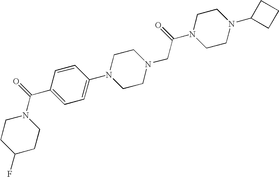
C1=C(N2CCN(CC(N3CCN(C4CCC4)CC3)=O)CC2)C=CC(C(N2CCC(F)CC2)=O)=C1
